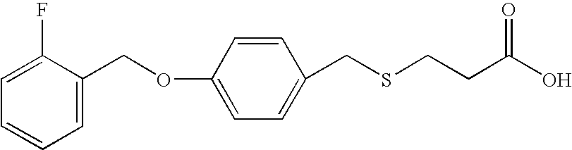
C1=C(F)C(COC2=CC=C(CSCCC(O)=O)C=C2)=CC=C1
